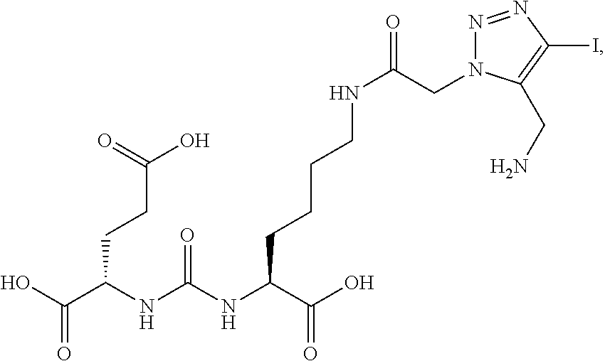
OC(C(NC(NC(C(O)=O)CCCCNC(=O)CN1N=NC(I)=C1CN)=O)CCC(O)=O)=O
